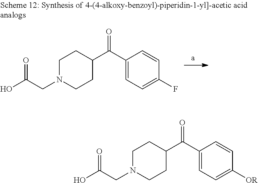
C(CN1CCC(C(C2=CC=C(F)C=C2)=O)CC1)(O)=O.C(CN1CCC(C(C2=CC=C([OR])C=C2)=O)CC1)(O)=O
